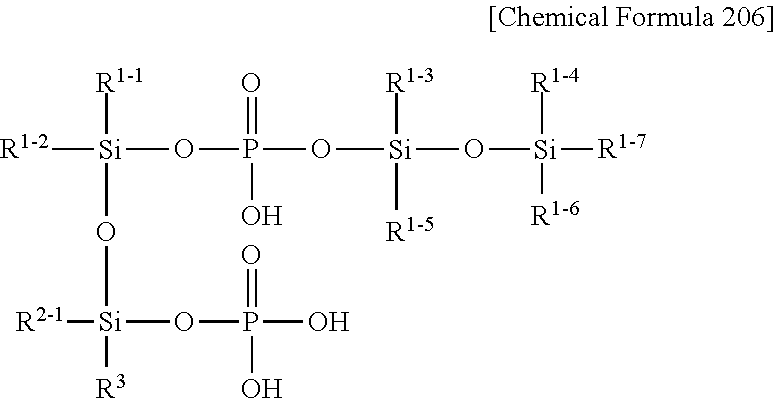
[R1-2][Si](OP(=O)(O)O[Si](O[Si]([R1-7])([R1-4])[R1-6])([R1-3])[R1-5])([R1-1])O[Si]([R3])([R2-1])OP(O)(O)=O
